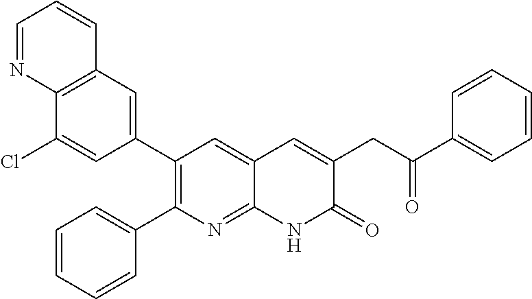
C12=C(C=C(C3=C(C4=CC=CC=C4)N=C4C(=C3)C=C(CC(C3=CC=CC=C3)=O)C(=O)N4)C=C1Cl)C=CC=N2
